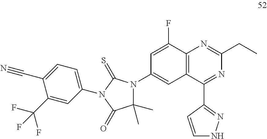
C1=C(F)C2=C(C=C1N1C(C)(C)C(=O)N(C3=CC=C(C#N)C(C(F)(F)F)=C3)C1=S)C(C1=NNC=C1)=NC(CC)=N2
